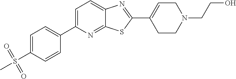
C1=C(C2=CC=C(S(=O)(=O)C)C=C2)N=C2C(=C1)N=C(C1=CCN(CCO)CC1)S2
